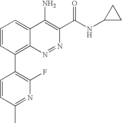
C1=CC(C)=NC(F)=C1C1=C2C(=CC=C1)C(N)=C(C(NC1CC1)=O)N=N2
